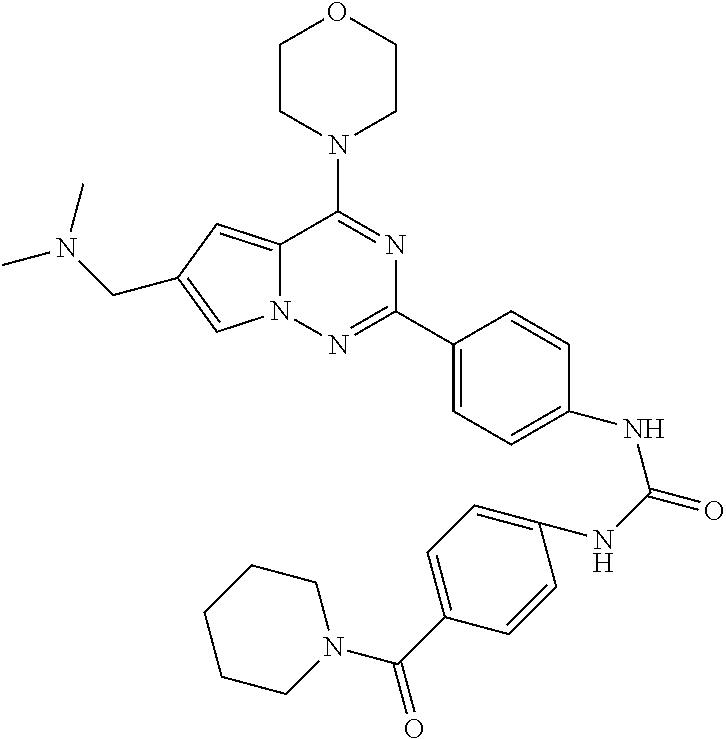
C1CN(C2=NC(C3=CC=C(NC(NC4=CC=C(C(N5CCCCC5)=O)C=C4)=O)C=C3)=NN3C2=CC(CN(C)C)=C3)CCO1
